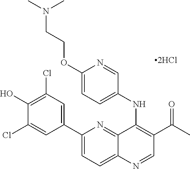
C1(C2=CC(Cl)=C(O)C(Cl)=C2)=CC=C2C(=N1)C(NC1=CC=C(OCCN(C)C)N=C1)=C(C(C)=O)C=N2
